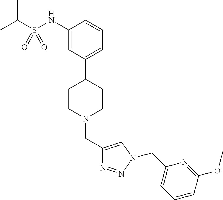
C1(NS(C(C)C)(=O)=O)=CC(C2CCN(CC3=CN(CC4=CC=CC(OC)=N4)N=N3)CC2)=CC=C1
